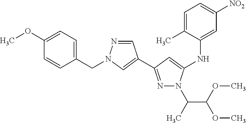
C1(NC2=CC([NO2])=CC=C2C)=CC(C2=CN(CC3=CC=C(OC)C=C3)N=C2)=NN1C(C(OC)OC)C
